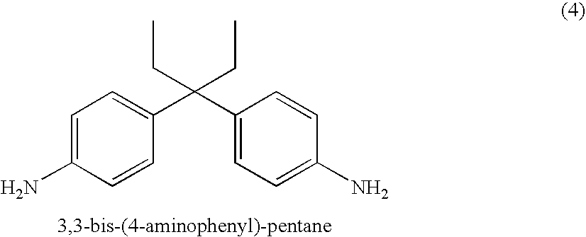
C1=C(N)C=CC(C(C2=CC=C(N)C=C2)(CC)CC)=C1
